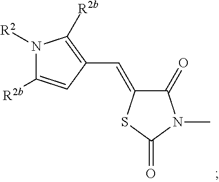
C1(=CC2=C([R2b])N([R2])C([R2b])=C2)C(=O)N(C)C(=O)S1
